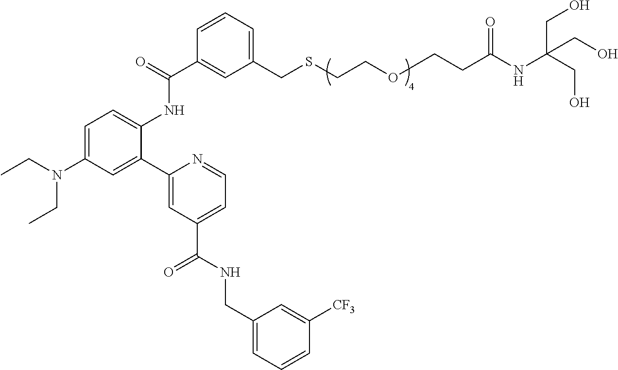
C1=C(N(CC)CC)C=C(C2=CC(C(NCC3=CC=CC([CF3])=C3)=O)=CC=N2)C(NC(C2=CC(CSCCOCCC(NC(CO)(CO)CO)=O)=CC=C2)=O)=C1
